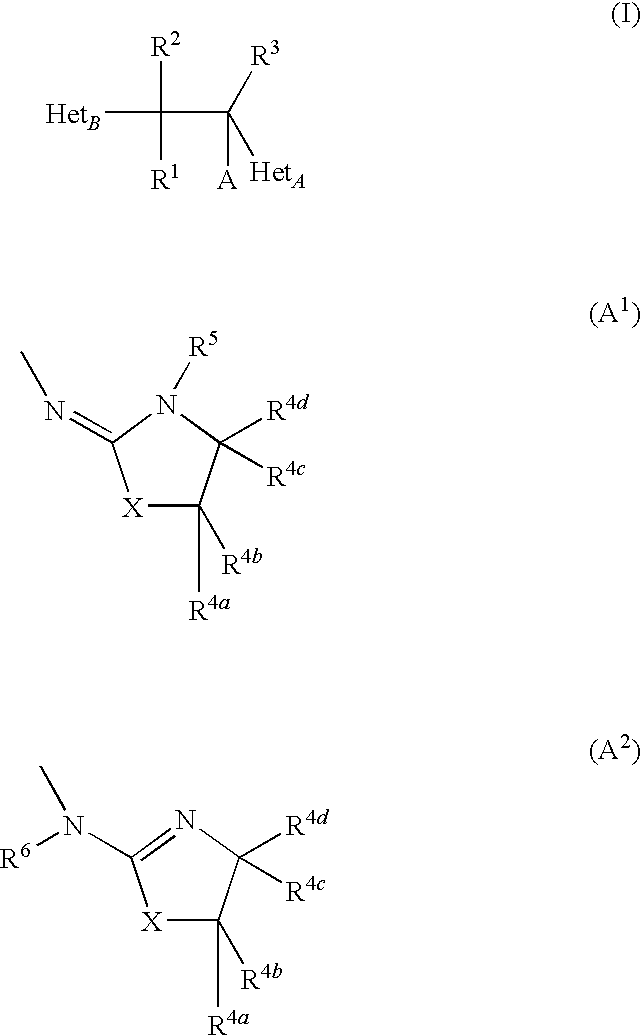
[HetB]C([R2])([R1])C([R3])([HetA])[A].[X]1C([R4b])([R4a])C([R4d])([R4c])N([R5])C1=NC.[X]1C([R4b])([R4a])C([R4d])([R4c])N=C1N(C)[R6]
